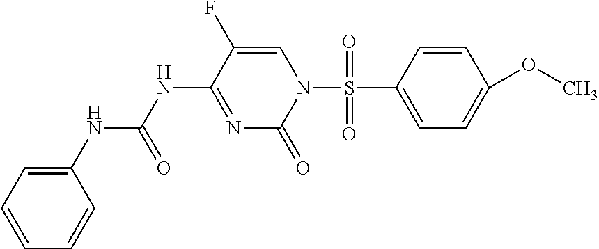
C1(NC(NC2=NC(=O)N(S(C3=CC=C(OC)C=C3)(=O)=O)C=C2F)=O)=CC=CC=C1
